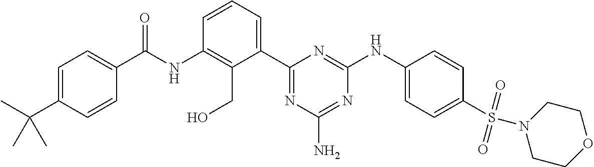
C1(NC(C2=CC=C(C(C)(C)C)C=C2)=O)=C(CO)C(C2=NC(N)=NC(NC3=CC=C(S(N4CCOCC4)(=O)=O)C=C3)=N2)=CC=C1
